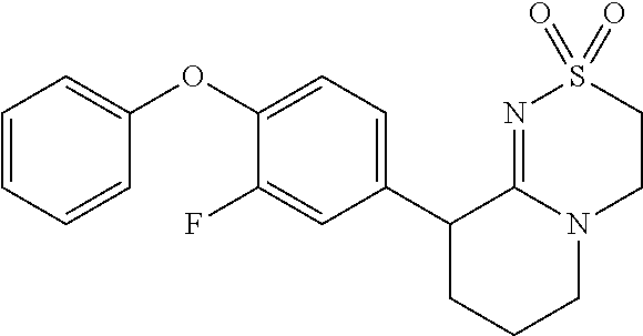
C1(OC2=CC=CC=C2)=CC=C(C2CCCN3C2=NS(=O)(=O)CC3)C=C1F
